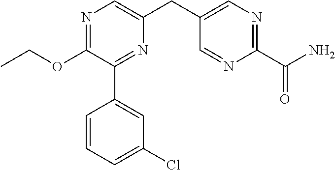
N1=C(OCC)C(C2=CC(Cl)=CC=C2)=NC(CC2=CN=C(C(N)=O)N=C2)=C1
